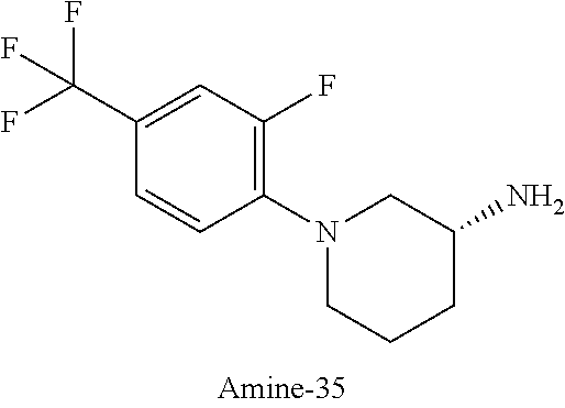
C1(C(F)(F)F)=CC(F)=C(N2CCCC(N)C2)C=C1
